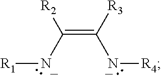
C(=C([R3])N[R4])([R2])N[R1]
